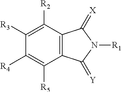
C1([R4])=C([R5])C2=C(C([R2])=C1[R3])C(=[X])N([R1])C2=[Y]
